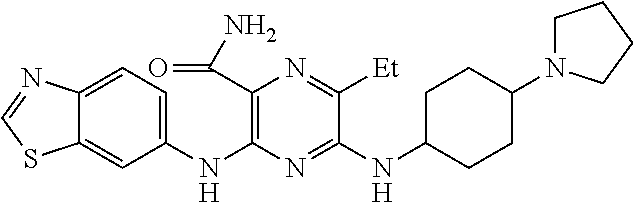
C1(NC2=C(C(N)=O)N=C([Et])C(NC3CCC(N4CCCC4)CC3)=N2)=CC=C2C(=C1)SC=N2
